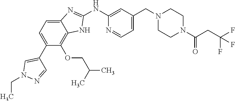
C1=C(CN2CCN(C(CC(F)(F)F)=O)CC2)C=C(NC2=NC3=CC=C(C4=CN(CC)N=C4)C(OCC(C)C)=C3N2)N=C1
